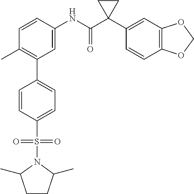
C1=C(NC(C2(C3=CC4=C(C=C3)OCO4)CC2)=O)C=CC(C)=C1C1=CC=C(S(=O)(=O)N2C(C)CCC2C)C=C1
